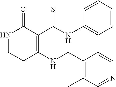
N1CCC(NCC2=C(C)C=NC=C2)=C(C(NC2=CC=CC=C2)=S)C1=O
